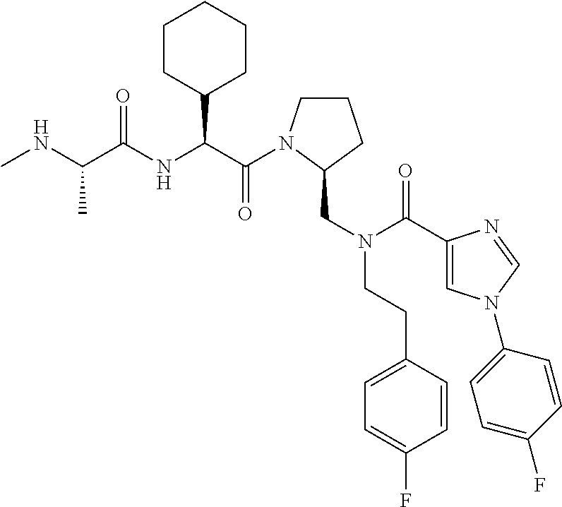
C(C(NC(C(NC)C)=O)C1CCCCC1)(=O)N1CCCC1CN(C(=O)C1=CN(C2=CC=C(F)C=C2)C=N1)CCC1=CC=C(F)C=C1
